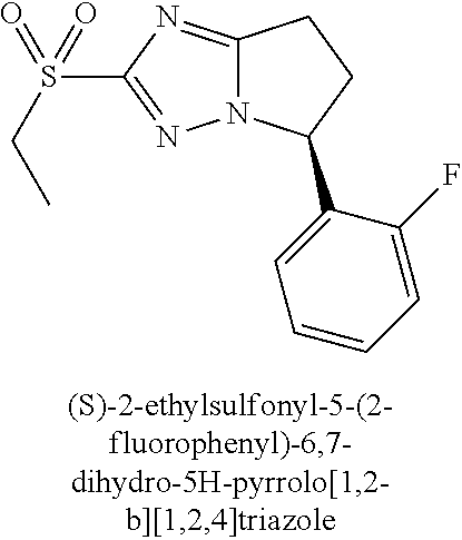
C12=NC(S(=O)(CC)=O)=NN1C(C1=CC=CC=C1F)CC2
